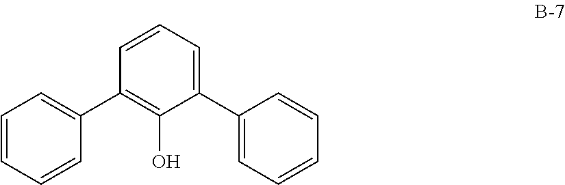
C1=CC=CC(C2=C(O)C(C3=CC=CC=C3)=CC=C2)=C1
